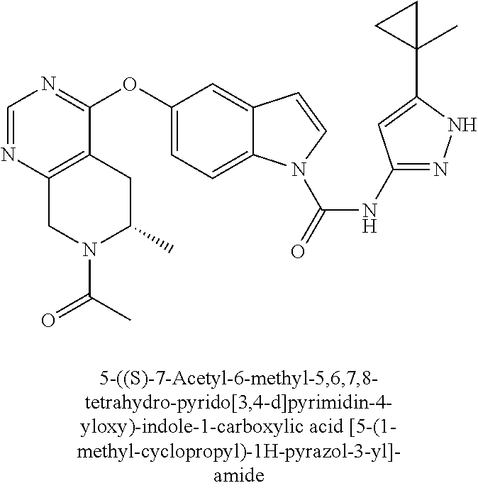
C1(OC2=CC=C3C(=C2)C=CN3C(=O)NC2=NNC(C3(C)CC3)=C2)=NC=NC2=C1CC(C)N(C(C)=O)C2
